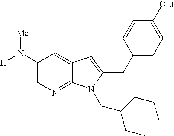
N1=C2C(=CC(N([H])[Me])=C1)C=C(CC1=CC=C([OEt])C=C1)N2CC1CCCCC1
